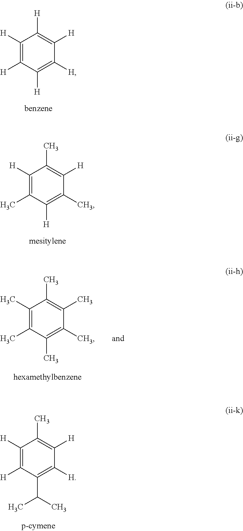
C1([H])=C([H])C([H])=C([H])C([H])=C1[H].C1([H])=C(C)C([H])=C(C)C([H])=C1C.C1(C)=C(C)C(C)=C(C)C(C)=C1C.C1([H])=C([H])C(C(C)C)=C([H])C([H])=C1C
